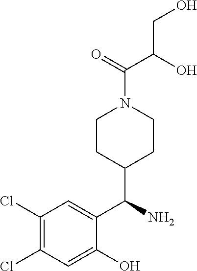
C(=O)(C(CO)O)N1CCC(C(C2=CC(Cl)=C(Cl)C=C2O)N)CC1
